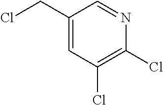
C1(CCl)=CC(Cl)=C(Cl)N=C1
